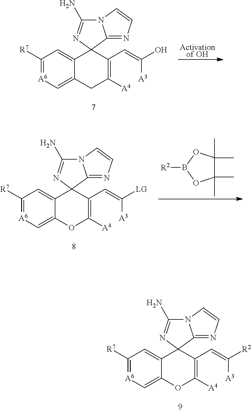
C1(C=C([A3])O)=C([A4])CC2=C[A6]=C([R7])C=C2C12C1=NC=CN1C(N)=N2.[Activationof OH].C1(C=C([A3])[LG])=C([A4])OC2=C[A6]=C([R7])C=C2C12C1=NC=CN1C(N)=N2.C1(C)(C)C(C)(C)OB([R2])O1.C1(C=C([A3])[R2])=C([A4])OC2=C[A6]=C([R7])C=C2C12C1=NC=CN1C(N)=N2
